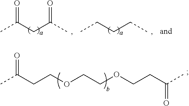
CC(CC(C)=O)=O.CCCCC.CC(CCOCCOCCC(C)=O)=O
